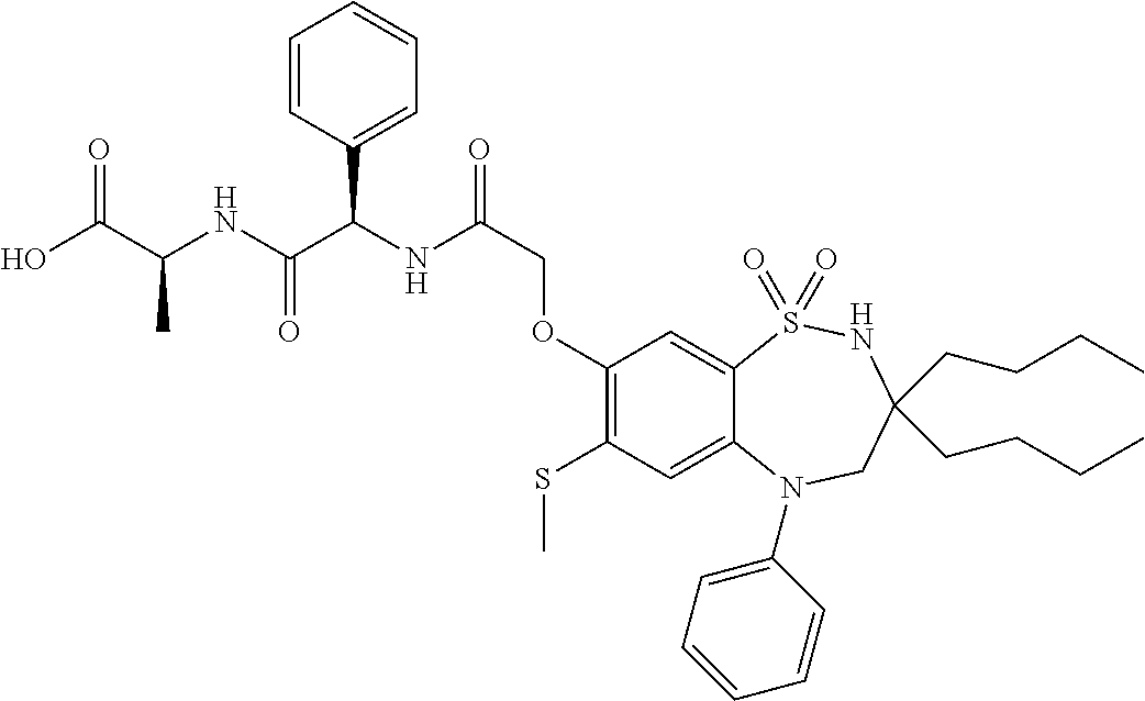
C1(OCC(NC(C(NC(C(O)=O)C)=O)C2=CC=CC=C2)=O)=C(SC)C=C2C(=C1)S(=O)(=O)NC(CCCC)(CCCC)CN2C1=CC=CC=C1
